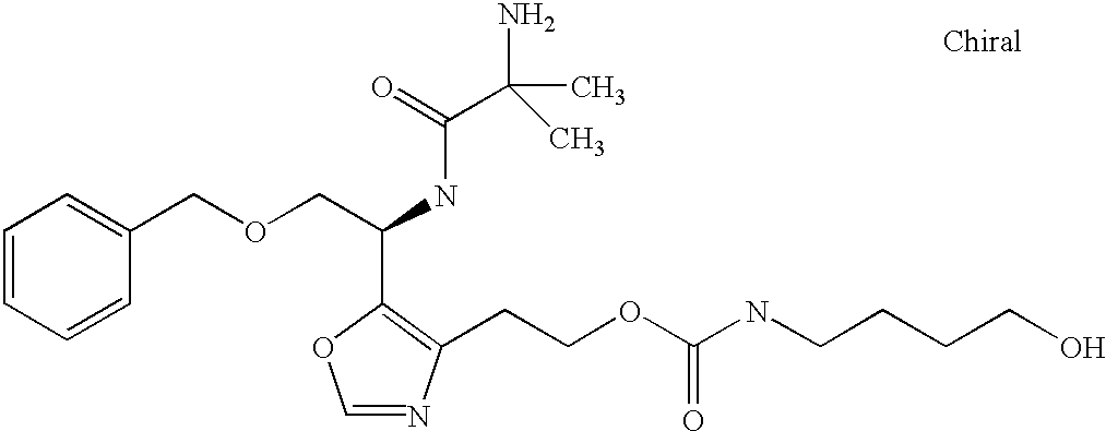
C1=CC=CC(COCC(NC(C(C)(N)C)=O)C2=C(CCOC(=O)NCCCCO)N=CO2)=C1
